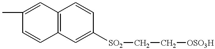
C(C[OSO3H])[SO2]C1=CC2=C(C=C1)C=C(C)C=C2
